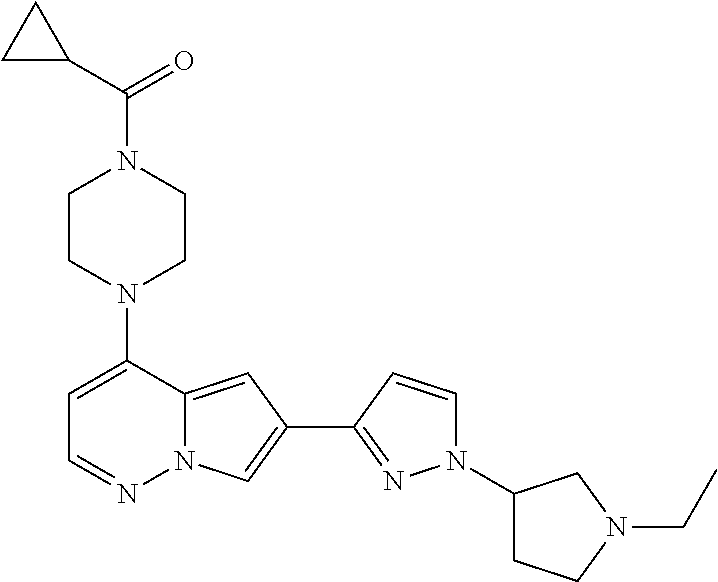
C1CN(C2=CC=NN3C2=CC(C2=NN(C4CCN(CC)C4)C=C2)=C3)CCN1C(C1CC1)=O
